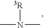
CN([3R])C
